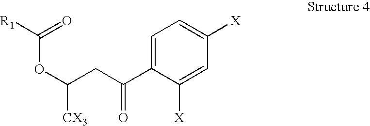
[R1]C(=O)OC([CX3])CC(C1=CC=C([X])C=C1[X])=O
